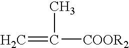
C=C([COOR2])C
